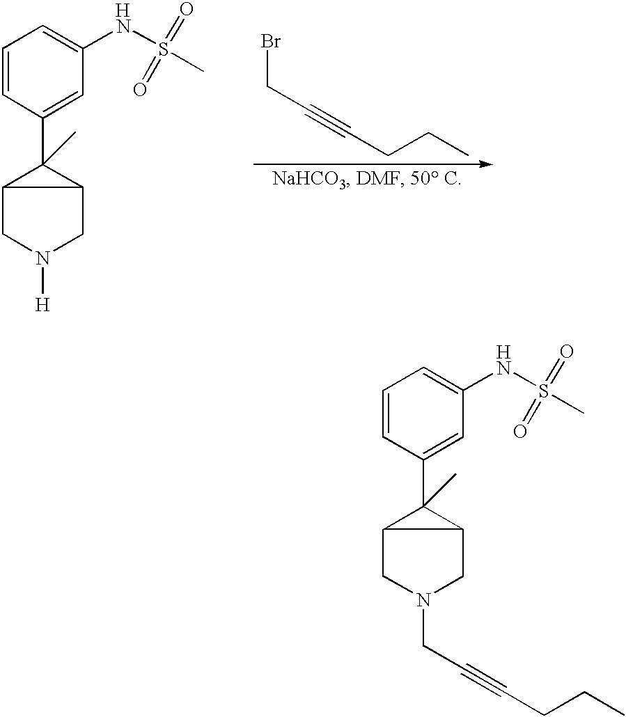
[H].C1=CC(C2(C)C3CN(CC#CCCC)CC23)=CC(NS(C)(=O)=O)=C1.C1=CC(C2(C)C3CN([H])CC23)=CC(NS(C)(=O)=O)=C1.[H].C(CBr)#CCCC
